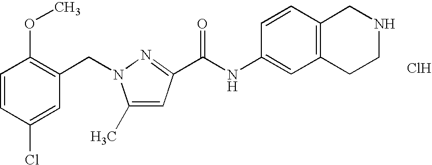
C1=CC(Cl)=CC(CN2C(C)=CC(C(NC3=CC4=C(C=C3)CNCC4)=O)=N2)=C1OC.Cl
